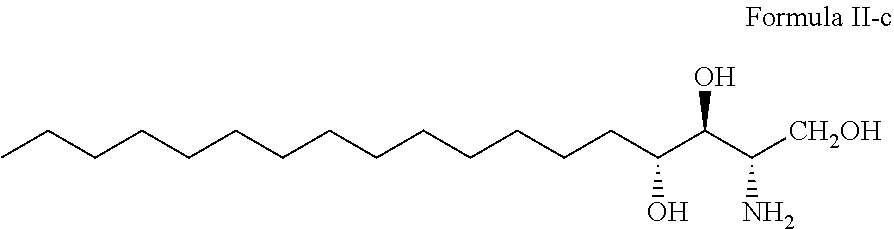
C(CCCCCCCCCCC(C(C([CH2OH])N)O)O)CCC
